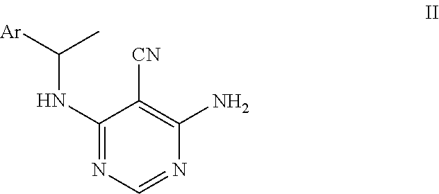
C1(NC([Ar])C)=NC=NC(N)=C1[CN]
